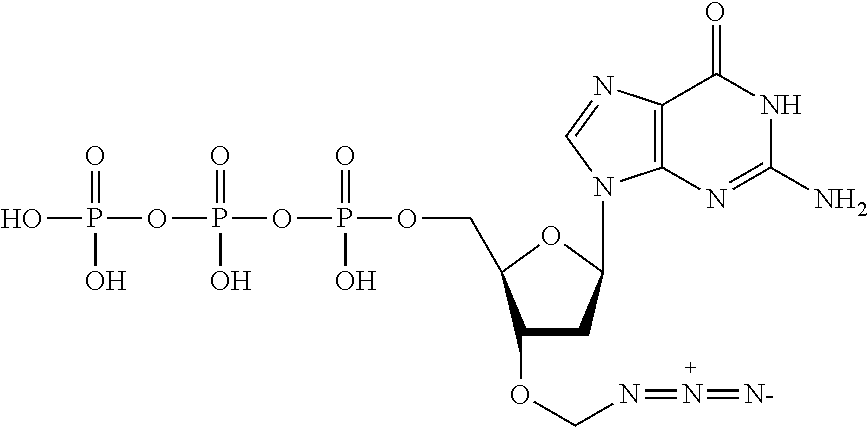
C1(OCN=N=[N-])CC(N2C3=C(N=C2)C(=O)NC(N)=N3)OC1COP(=O)(O)OP(=O)(O)OP(O)(=O)O
